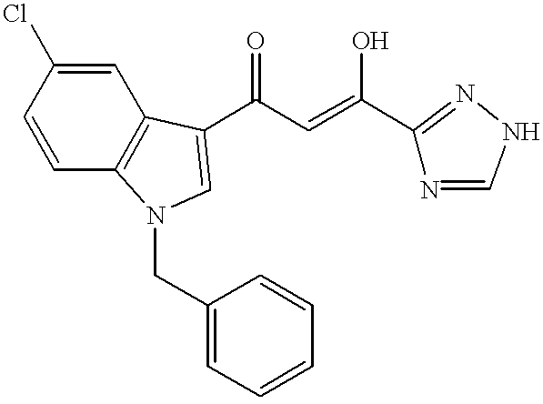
C1=CC2=C(C=C1Cl)C(C(C=C(O)C1=NNC=N1)=O)=CN2CC1=CC=CC=C1
